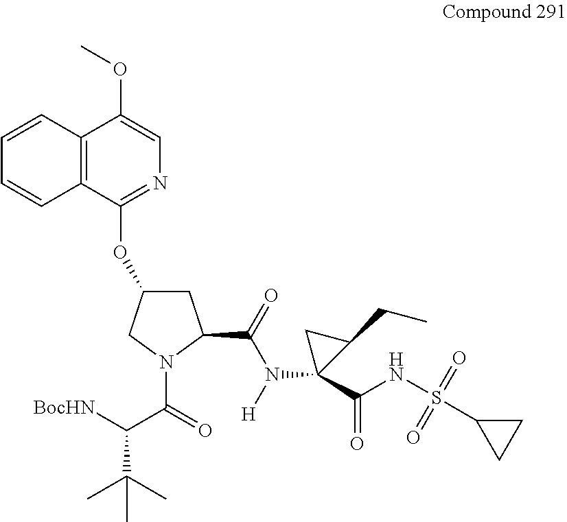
[BocHN]C(C(=O)N1C(C(=O)N([H])C2(C(NS(C3CC3)(=O)=O)=O)C(CC)C2)CC(OC2=NC=C(OC)C3=C2C=CC=C3)C1)C(C)(C)C
